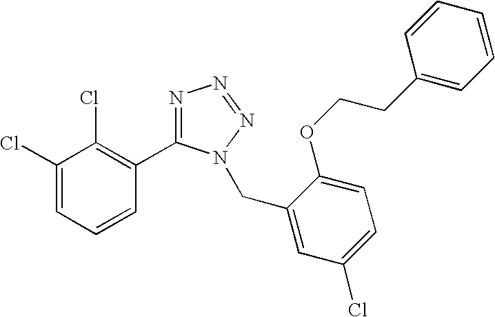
C1(Cl)=CC=CC(C2=NN=NN2CC2=CC(Cl)=CC=C2OCCC2=CC=CC=C2)=C1Cl
